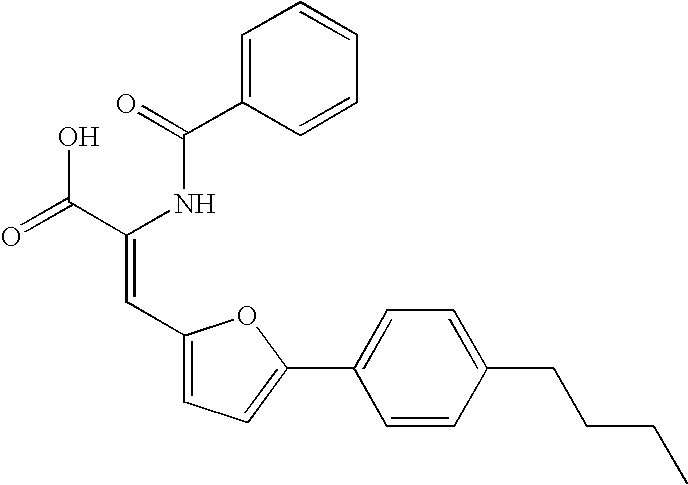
C1=C(C(=O)NC(C(=O)O)=CC2=CC=C(C3=CC=C(CCCC)C=C3)O2)C=CC=C1
